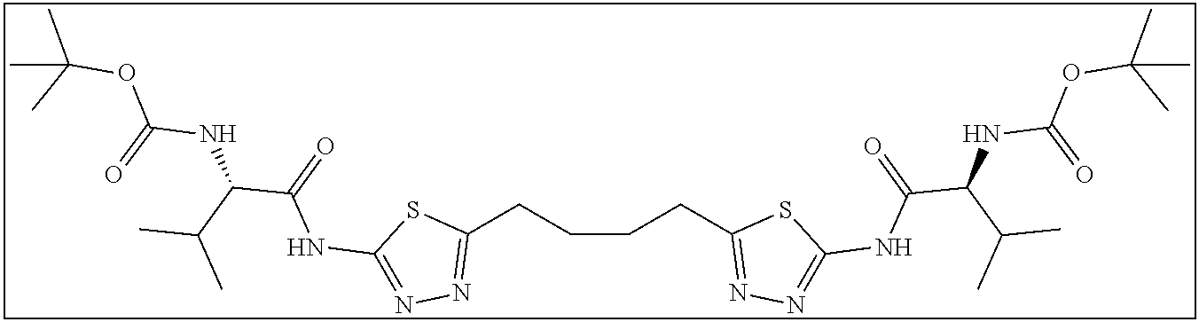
C(CCC1=NN=C(NC(C(C(C)C)NC(OC(C)(C)C)=O)=O)S1)CC1=NN=C(NC(=O)C(C(C)C)NC(OC(C)(C)C)=O)S1
